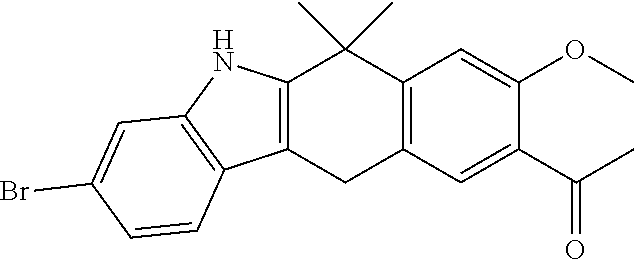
C12=C(CC3=C(C1(C)C)C=C(OC)C(C(C)=O)=C3)C1=C(N2)C=C(Br)C=C1
